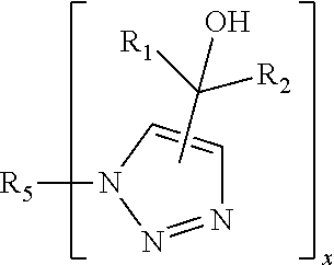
C1=CN([R5])N=N1.CC([R1])([R2])O
